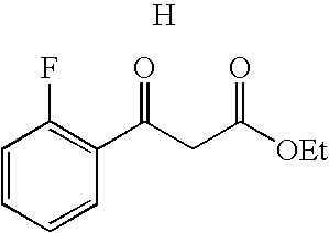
C1=CC=CC(C(CC([OEt])=O)=O)=C1F.[H]
